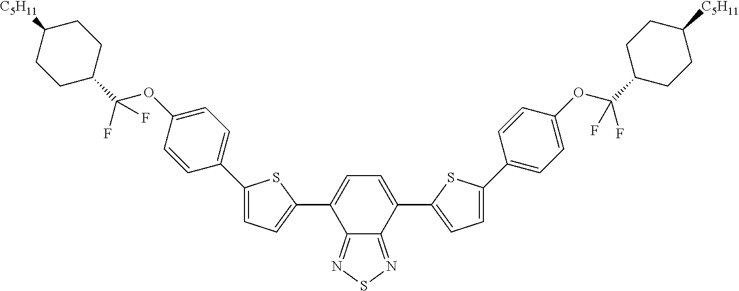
C12=NSN=C1C(C1=CC=C(C3=CC=C(OC(C4CCC([C5H11])CC4)(F)F)C=C3)S1)=CC=C2C1=CC=C(C2=CC=C(OC(C3CCC([C5H11])CC3)(F)F)C=C2)S1
